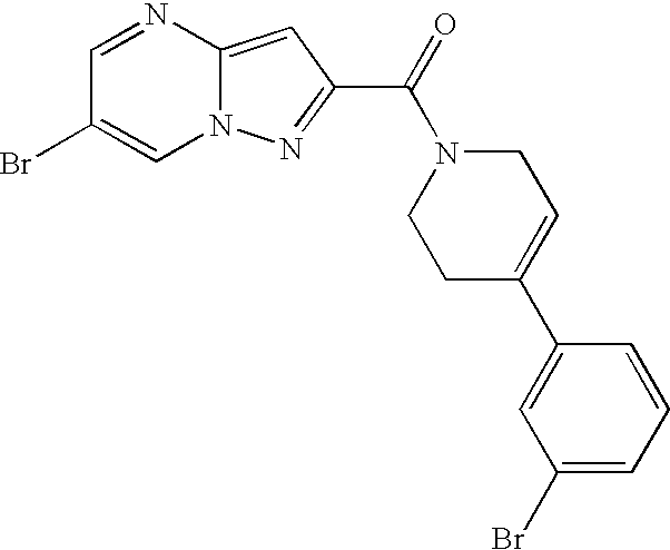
C1=NC2=CC(C(=O)N3CCC(C4=CC(Br)=CC=C4)=CC3)=NN2C=C1Br
